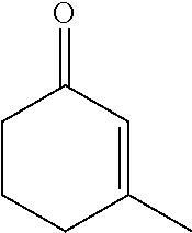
C1(C)=CC(=O)CCC1
